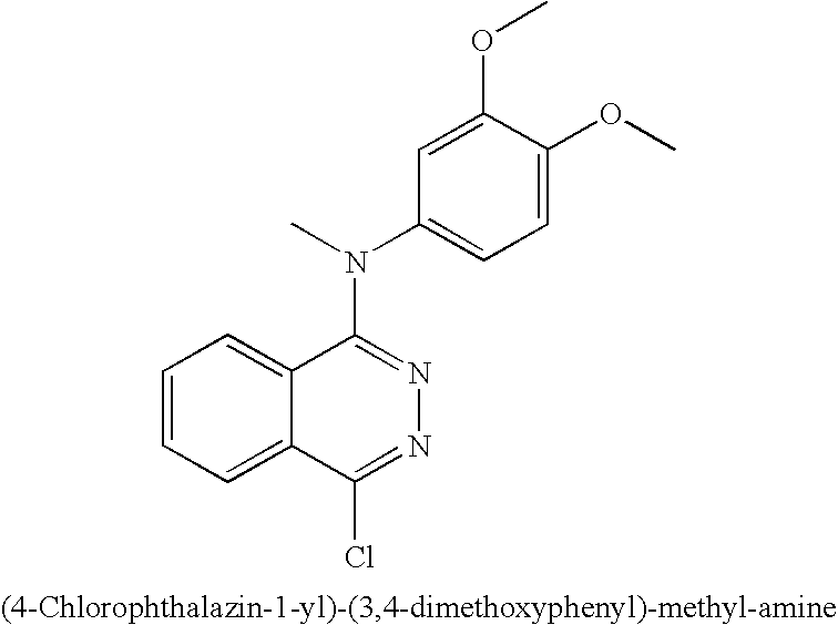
C1=CC=C2C(=C1)C(N(C)C1=CC=C(OC)C(OC)=C1)=NN=C2Cl
